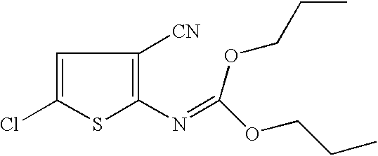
C1=C(Cl)SC(N=C(OCCC)OCCC)=C1[CN]
